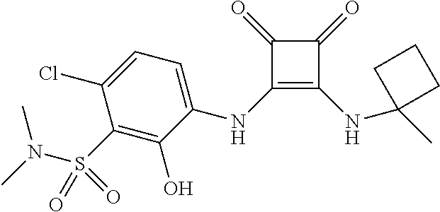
C1(=O)C(NC2=CC=C(Cl)C(S(=O)(N(C)C)=O)=C2O)=C(NC2(C)CCC2)C1=O
